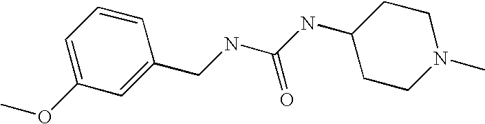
C1=CC=C(OC)C=C1CNC(NC1CCN(C)CC1)=O
